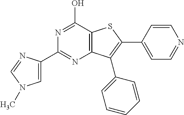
C1=C(C2=NC3=C(C(O)=N2)SC(C2=CC=NC=C2)=C3C2=CC=CC=C2)N=CN1C
